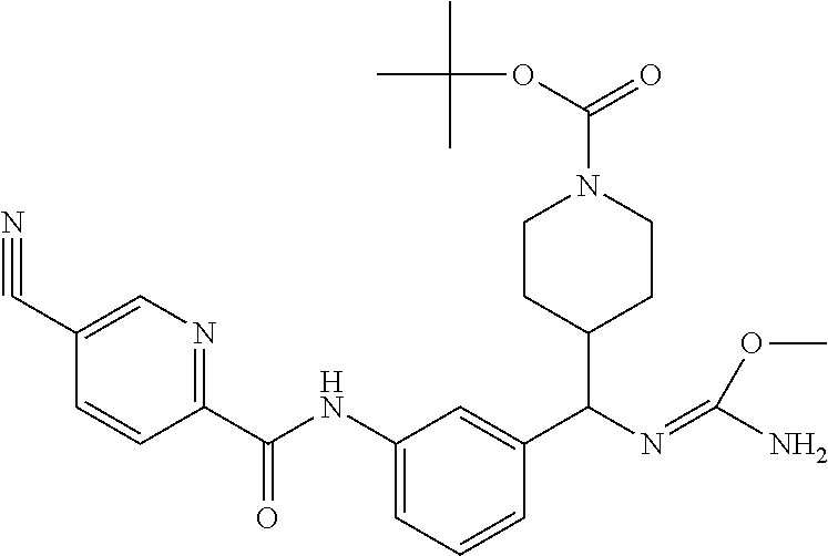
C1=C(C#N)C=CC(C(NC2=CC=CC(C(N=C(N)OC)C3CCN(C(OC(C)(C)C)=O)CC3)=C2)=O)=N1
